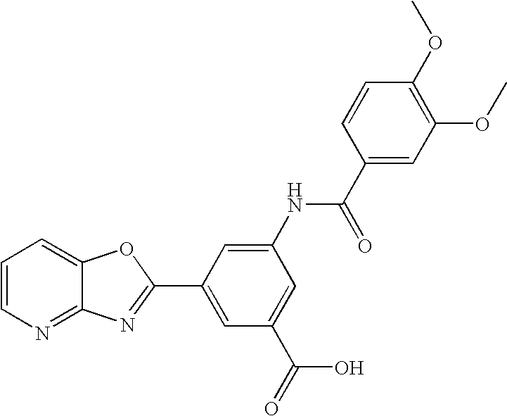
C1=CN=C2C(=C1)OC(C1=CC(C(O)=O)=CC(NC(C3=CC(OC)=C(OC)C=C3)=O)=C1)=N2
